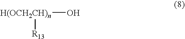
[H(OCH2CH)n](O)[R13]
